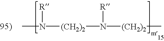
[(CH2)2](N([(CH2)2]C)[R])N([R])C
